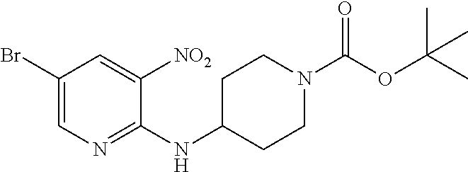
C1(Br)=CN=C(NC2CCN(C(OC(C)(C)C)=O)CC2)C([NO2])=C1
